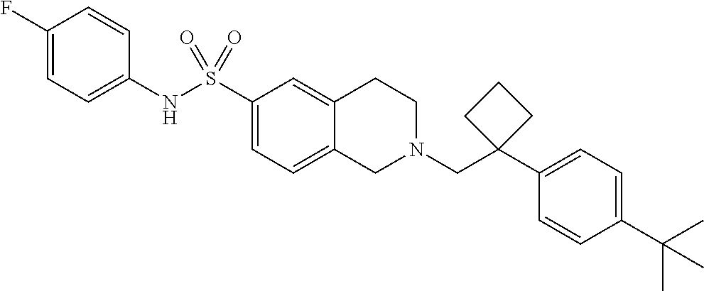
C1(F)=CC=C(NS(C2=CC=C3C(=C2)CCN(CC2(C4=CC=C(C(C)(C)C)C=C4)CCC2)C3)(=O)=O)C=C1
